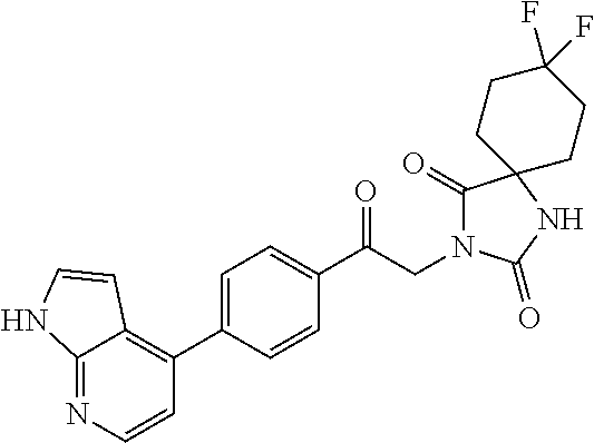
C1(C(CN2C(=O)C3(NC2=O)CCC(F)(F)CC3)=O)=CC=C(C2=C3C(=NC=C2)NC=C3)C=C1
